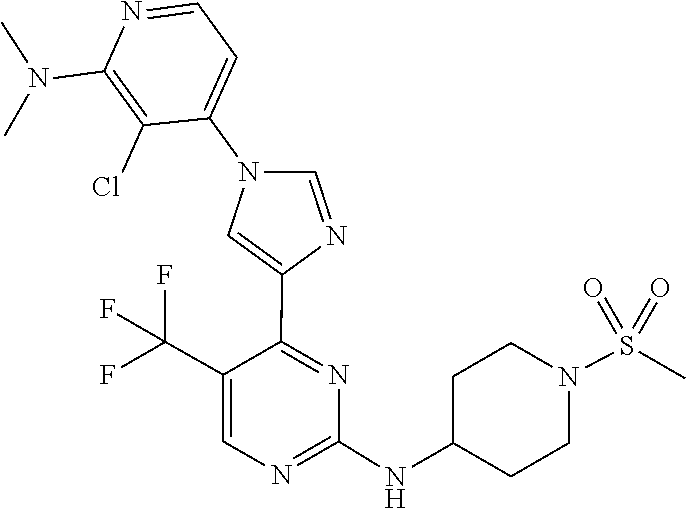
C1(NC2CCN(S(=O)(=O)C)CC2)=NC=C(C(F)(F)F)C(C2=CN(C3=CC=NC(N(C)C)=C3Cl)C=N2)=N1
